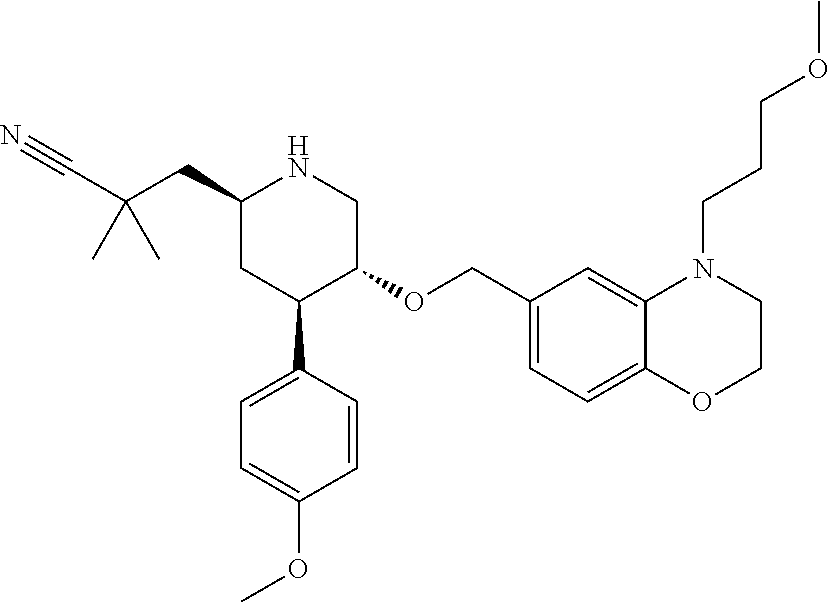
C1(CC(C#N)(C)C)CC(C2=CC=C(OC)C=C2)C(OCC2=CC=C3C(=C2)N(CCCOC)CCO3)CN1
